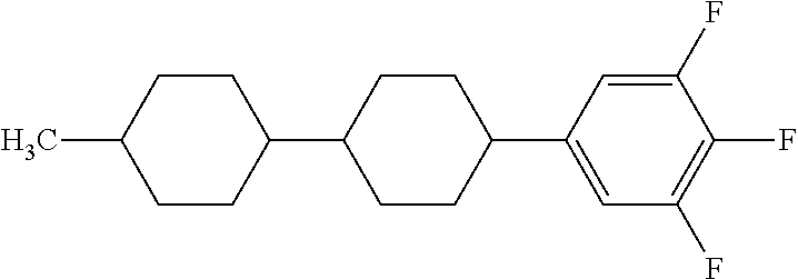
C1CC(C2CCC(C3=CC(F)=C(F)C(F)=C3)CC2)CCC1C
